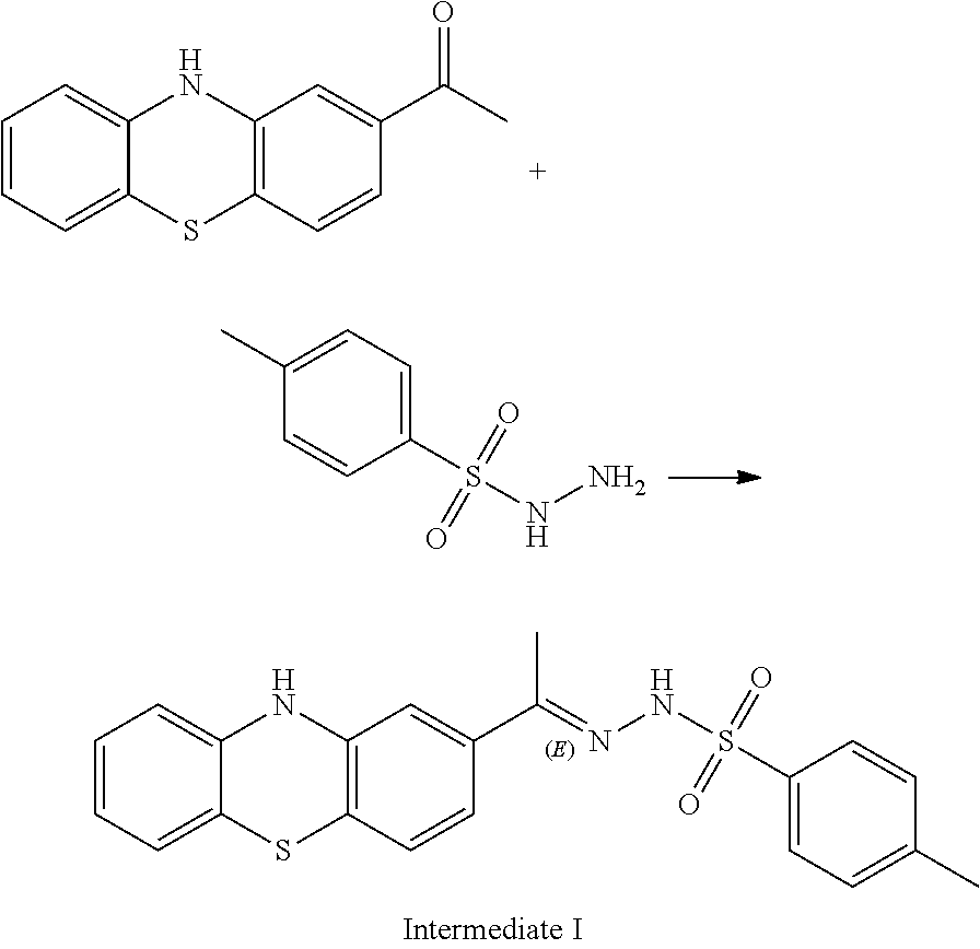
O=C(C1=CC2=C(SC3=CC=CC=C3N2)C=C1)C.C1=C(S(NN)(=O)=O)C=CC(C)=C1.CC(=NNS(=O)(=O)C1=CC=C(C)C=C1)C1=CC2=C(SC3=CC=CC=C3N2)C=C1
